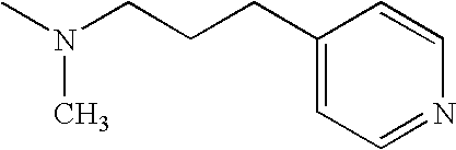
CN(C)CCCC1=CC=NC=C1
